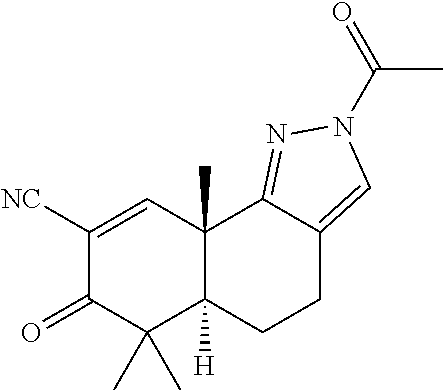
C1([NC])=CC2(C)C([H])(C(C)(C)C1=O)CCC1=CN(C(C)=O)N=C21
